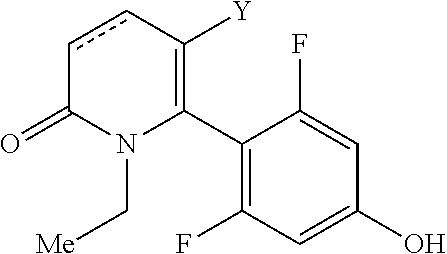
C1(C2=C([Y])ccC(=O)N2C[Me])=C(F)C=C(O)C=C1F
